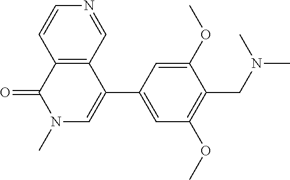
C12=C(C(C3=CC(OC)=C(CN(C)C)C(OC)=C3)=CN(C)C1=O)C=NC=C2
